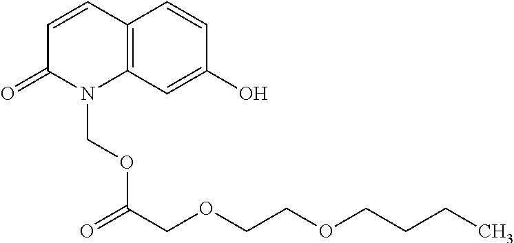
C1=CC2=C(N(COC(=O)COCCOCCCC)C1=O)C=C(O)C=C2
